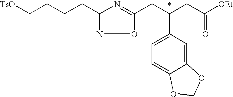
[TsO]CCCCC1=NOC(CC(CC([OEt])=O)C2=CC=C3C(=C2)OCO3)=N1
